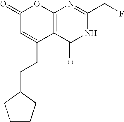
C12=C(C(=O)NC(CF)=N1)C(CCC1CCCC1)=CC(=O)O2
